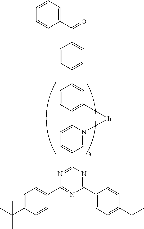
C1=CC2=C(C=C1C1=CC=C(C(=O)C3=CC=CC=C3)C=C1)[Ir]N1=CC(C3=NC(C4=CC=C(C(C)(C)C)C=C4)=NC(C4=CC=C(C(C)(C)C)C=C4)=N3)=CC=C21
